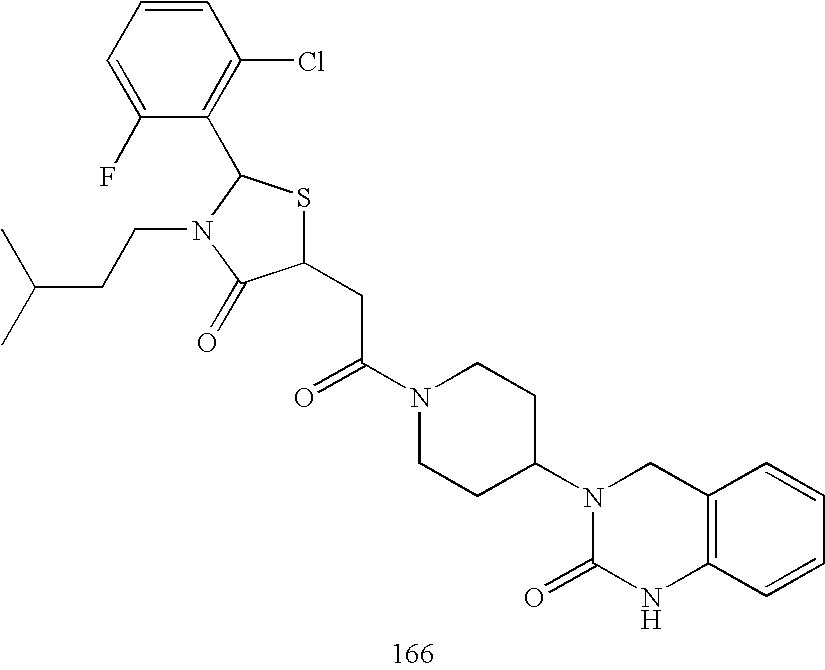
C1(CC(N2CCC(N3C(=O)NC4=C(C3)C=CC=C4)CC2)=O)SC(C2=C(Cl)C=CC=C2F)N(CCC(C)C)C1=O
